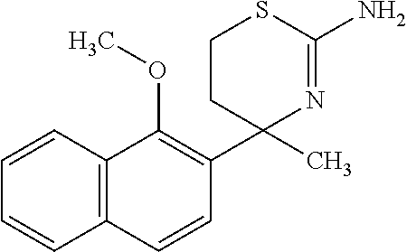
C1(C2(C)N=C(N)SCC2)=C(OC)C2=C(C=C1)C=CC=C2
